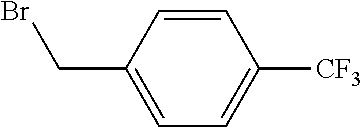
C1=CC(CBr)=CC=C1[CF3]
